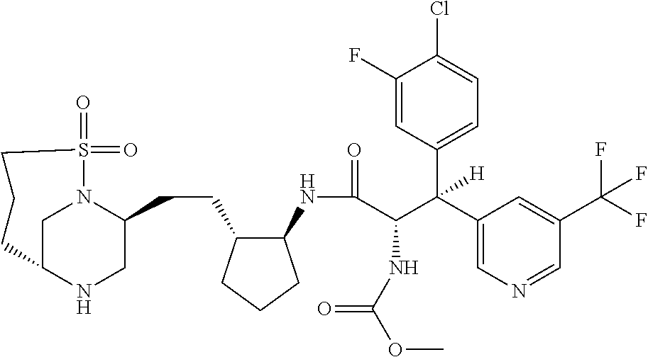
C1C2NCC(CCC3C(NC(=O)C(C(C4=CN=CC(C(F)(F)F)=C4)(C4=CC=C(Cl)C(F)=C4)[H])NC(OC)=O)CCC3)N1S(=O)(=O)CCC2
